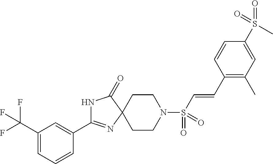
C1(C(F)(F)F)=CC=CC(C2=NC3(C(=O)N2)CCN(S(C=CC2=C(C)C=C(S(C)(=O)=O)C=C2)(=O)=O)CC3)=C1
